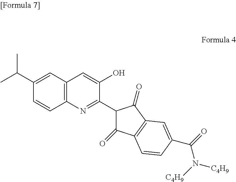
C1(C(C)C)=CC2=C(C=C1)N=C(C1C(=O)C3=C(C1=O)C=C(C(=O)N([C4H9])[C4H9])C=C3)C(O)=C2
